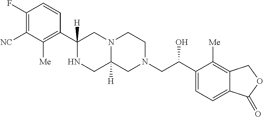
N1CC2([H])N(CC1(C1=C([Me])C([NC])=C(F)C=C1)[H])CCN(CC(C1=CC=C3C(=C1[Me])COC3=O)O)C2
